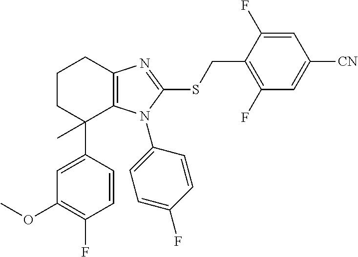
C1=CC(C2(C)C3=C(N=C(SCC4=C(F)C=C([CN])C=C4F)N3C3=CC=C(F)C=C3)CCC2)=CC(OC)=C1F
